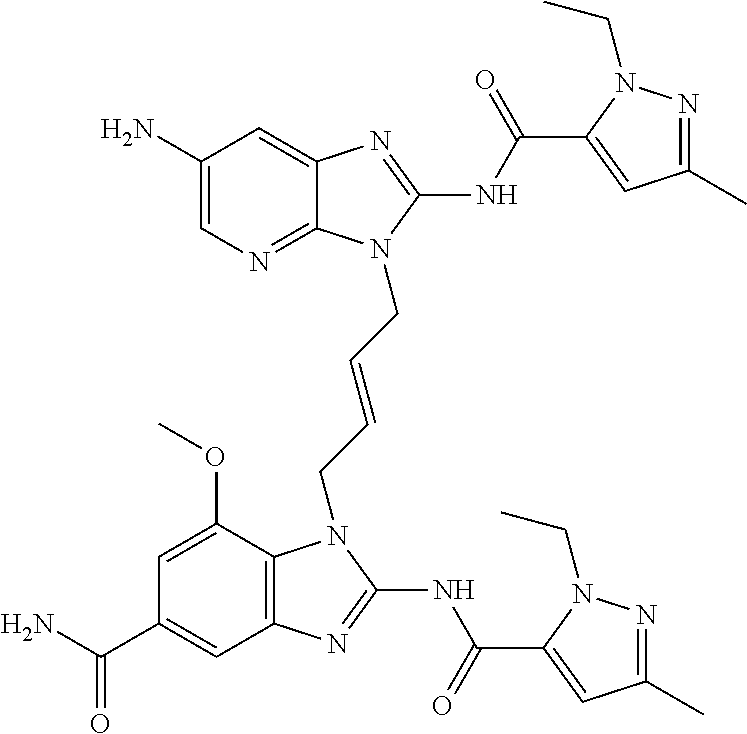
C1(N)=CN=C2C(=C1)N=C(NC(=O)C1=CC(C)=NN1CC)N2CC=CCN1C2=C(C=C(C(N)=O)C=C2OC)N=C1NC(=O)C1=CC(C)=NN1CC
